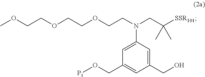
OCC1=CC(N(CCOCCOCCOC)CC([SSR101])(C)C)=CC(CO[P1])=C1
